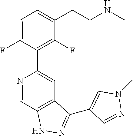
N1=CC2=C(C=C1C1=C(F)C(CCNC)=CC=C1F)C(C1=CN(C)N=C1)=NN2
